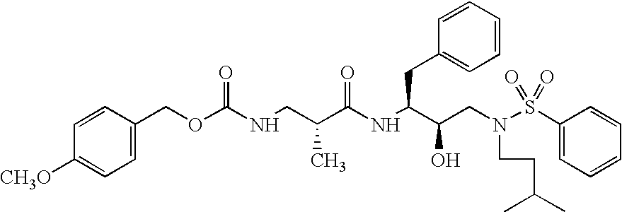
C1=C(COC(NCC(C(NC(C(CN(S(C2=CC=CC=C2)(=O)=O)CCC(C)C)O)CC2=CC=CC=C2)=O)C)=O)C=CC([CH3O])=C1
